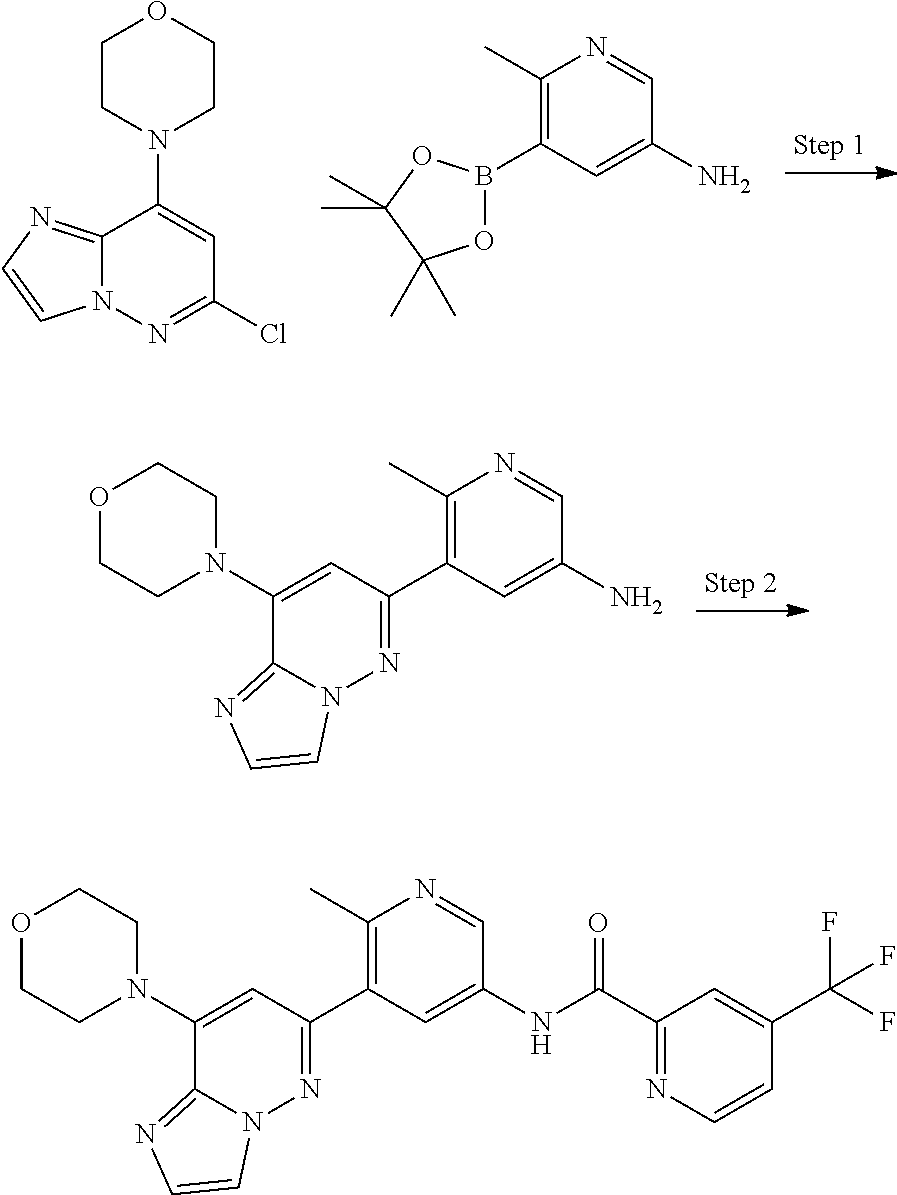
C1(C)=C(C2=NN3C(=NC=C3)C(N3CCOCC3)=C2)C=C(N)C=N1.C12=NC=CN1N=C(Cl)C=C2N1CCOCC1.C1(C)=C(B2OC(C)(C)C(C)(C)O2)C=C(N)C=N1.C1(C)=C(C2=NN3C(=NC=C3)C(N3CCOCC3)=C2)C=C(NC(C2=NC=CC(C(F)(F)F)=C2)=O)C=N1
